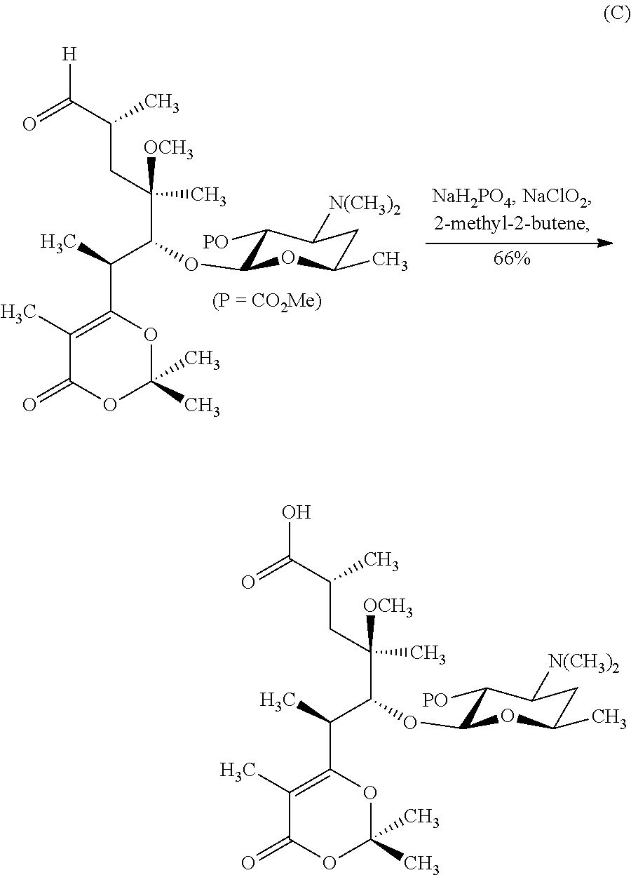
C(CC(C(=O)[H])C)([OCH3])(C)C(C(C1=C(C)C(=O)OC(C)(C)O1)C)OC1C([PO])C([N(CH3)2])CC(C)O1.C(CC(C(O)=O)C)([OCH3])(C)C(C(C1=C(C)C(=O)OC(C)(C)O1)C)OC1C([PO])C([N(CH3)2])CC(C)O1
